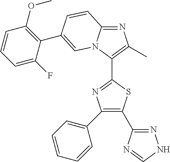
C1(C2=CC=CC=C2)=C(C2=NNC=N2)SC(C2=C(C)N=C3N2C=C(C2=C(OC)C=CC=C2F)C=C3)=N1
